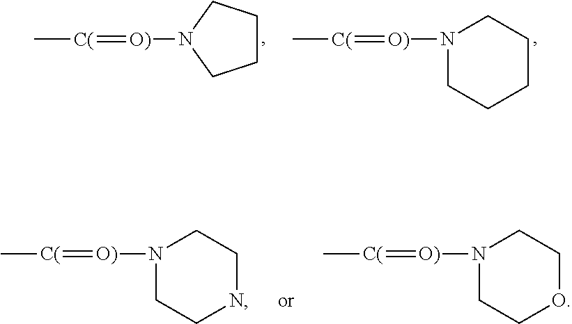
C[C(]=[O)]N1CCCC1.C[C(]=[O)]N1CCCCC1.C[C(]=[O)]N1CCNCC1.C[C(]=[O)]N1CCOCC1
